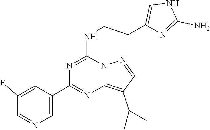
C1(C2=NC3=C(C(C)C)C=NN3C(NCCC3=CNC(N)=N3)=N2)=CN=CC(F)=C1
